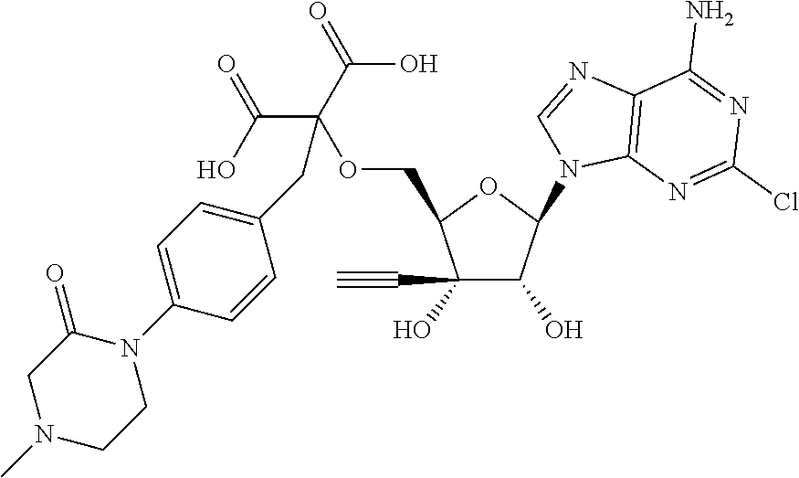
C1(O)(C#C)C(O)C(N2C3=C(N=C2)C(N)=NC(Cl)=N3)OC1COC(C(=O)O)(C(=O)O)CC1=CC=C(N2C(=O)CN(C)CC2)C=C1
